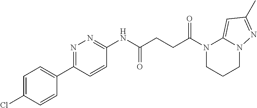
N1(C(CCC(NC2=NN=C(C3=CC=C(Cl)C=C3)C=C2)=O)=O)CCCN2C1=CC(C)=N2
